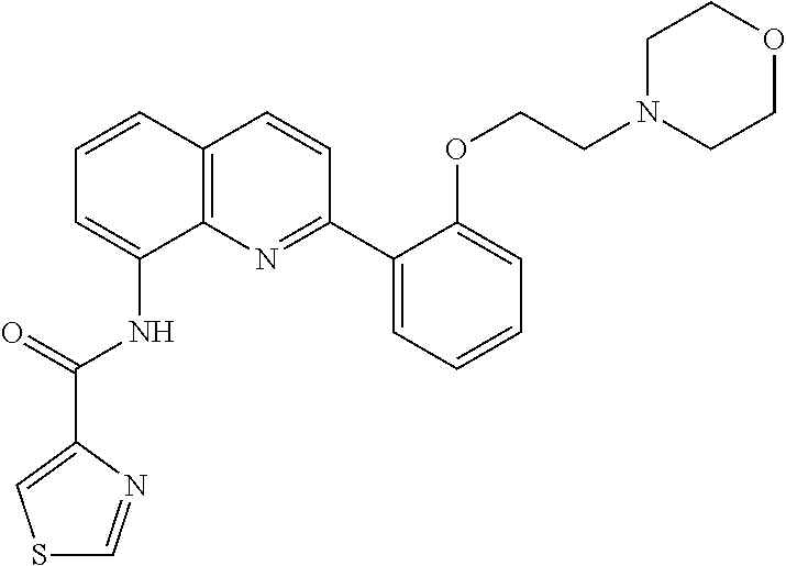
C1=CC2=C(C(NC(=O)C3=CSC=N3)=C1)N=C(C1=CC=CC=C1OCCN1CCOCC1)C=C2
